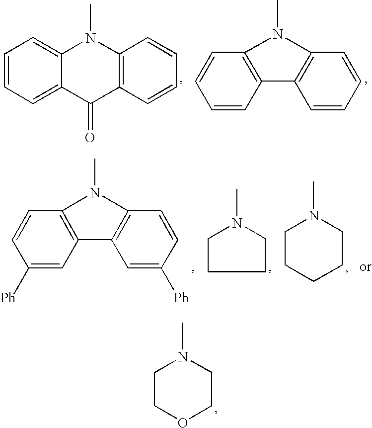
C1=CC=C2C(=C1)N(C)C1=C(C2=O)C=CC=C1.C1=CC2=C(C=C1)N(C)C1=C2C=CC=C1.C1CCCCN1C.C1CN(C)CC1.C1([Ph])=CC2=C(C=C1)N(C)C1=C2C=C([Ph])C=C1.C1COCCN1C
